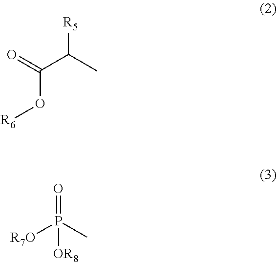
O=C(C(C)[R5])O[R6].O=P([R7O])(C)[OR8]
